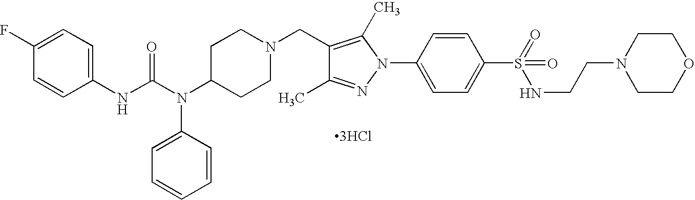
C1(NC(N(C2CCN(CC3=C(C)N(C4=CC=C(S(=O)(=O)NCCN5CCOCC5)C=C4)N=C3C)CC2)C2=CC=CC=C2)=O)=CC=C(F)C=C1.[3HCl]
